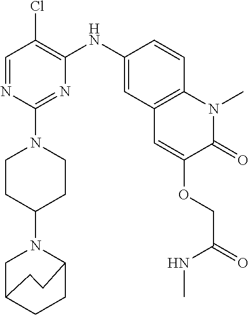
C1=NC(N2CCC(N3CC4CCC3CC4)CC2)=NC(NC2=CC3=C(C=C2)N(C)C(=O)C(OCC(NC)=O)=C3)=C1Cl
